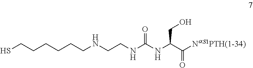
SCCCCCCNCCNC(NC(C([NaS1PTH(1-34)])=O)CO)=O
